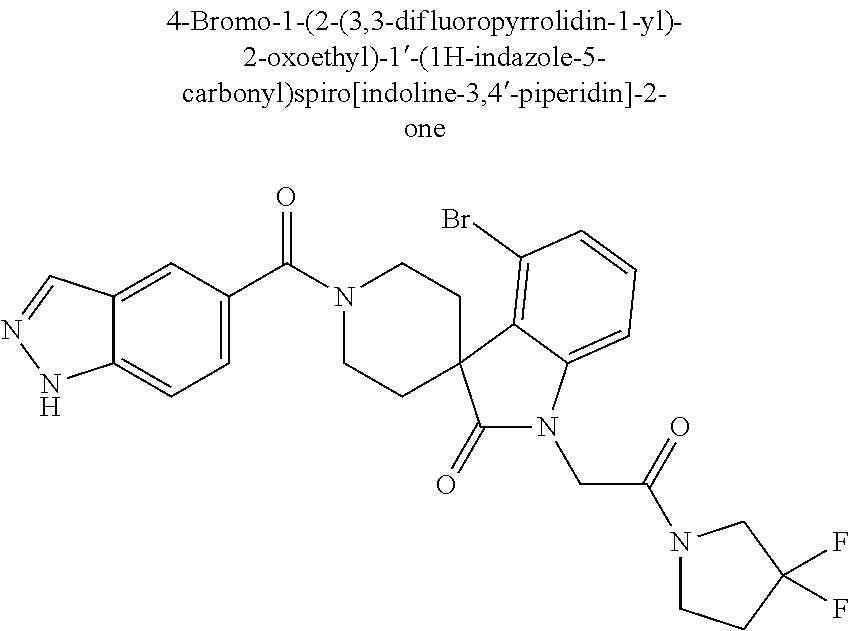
N1(C(C2=CC=C3C(=C2)C=NN3)=O)CCC2(CC1)C(=O)N(CC(=O)N1CCC(F)(F)C1)C1=CC=CC(Br)=C12
